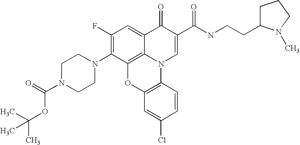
C1(F)=C(N2CCN(C(=O)OC(C)(C)C)CC2)C2=C3C(=C1)C(=O)C(C(NCCC1CCCN1C)=O)=CN3C1=C(O2)C=C(Cl)C=C1
